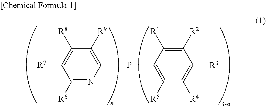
C1([R6])=NC(PC2=C([R5])C([R4])=C([R3])C([R2])=C2[R1])=C([R9])C([R8])=C1[R7]
